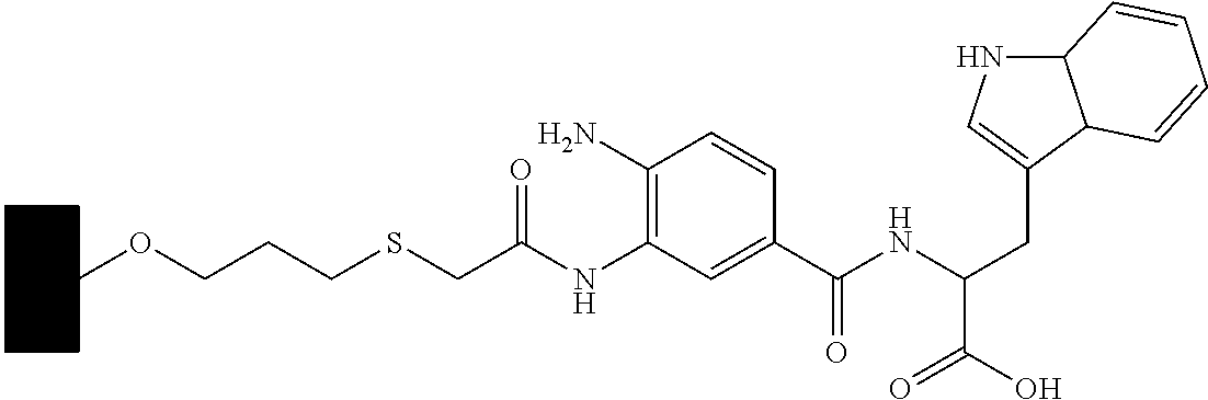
N(C(C1=CC(NC(CSCCCOC2CCCCC2)=O)=C(N)C=C1)=O)C(CC1=CNC2C1C=CC=C2)C(O)=O
